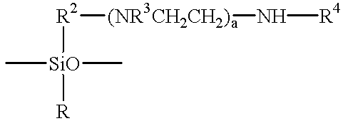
[(NR3CH2CH2)a](N[R4])[R2][SiO](C)([R])C
